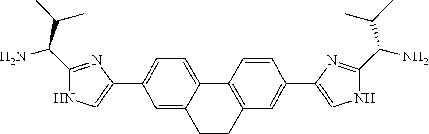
C1=C(C2=CNC(C(N)C(C)C)=N2)C=C2C(=C1)C1=C(C=C(C3=CNC(C(N)C(C)C)=N3)C=C1)CC2
